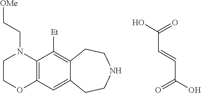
OC(=O)C=CC(O)=O.C1COC2=C(N1CC[OMe])C([Et])=C1C(=C2)CCNCC1
